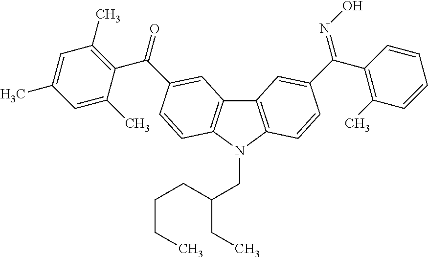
C12=C(N(CC(CC)CCCC)C3=C1C=C(C(C1=C(C)C=C(C)C=C1C)=O)C=C3)C=CC(C(C1=C(C)C=CC=C1)=NO)=C2
